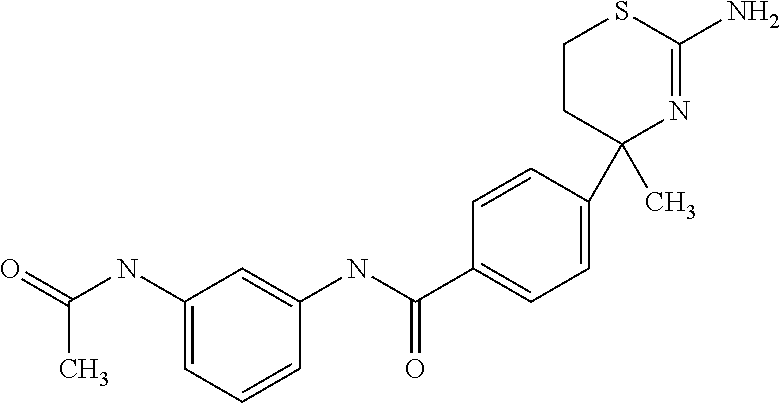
C1=CC(C2(C)N=C(N)SCC2)=CC=C1C(NC1=CC(NC(=O)C)=CC=C1)=O
